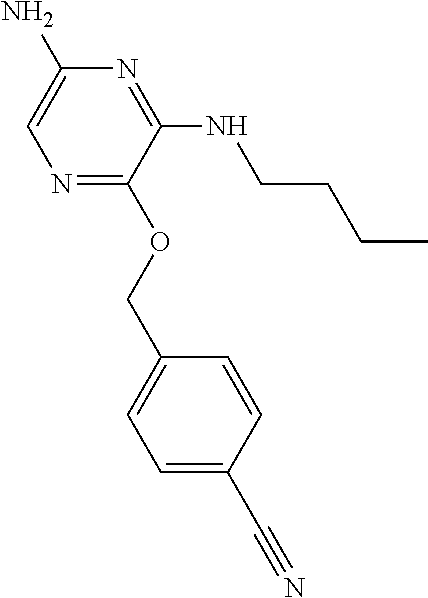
N1=C(OCC2=CC=C(C#N)C=C2)C(NCCCC)=NC(N)=C1
